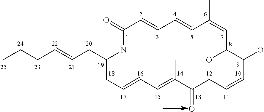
C1(=O)NC(CC=CCCC)CC=CC=C(C)C(=O)CC=CC(O)C(O)C=C(C)C=CC=C1
